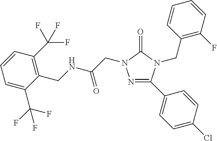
N(C(=O)CN1N=C(C2=CC=C(Cl)C=C2)N(CC2=C(F)C=CC=C2)C1=O)CC1=C(C(F)(F)F)C=CC=C1C(F)(F)F
